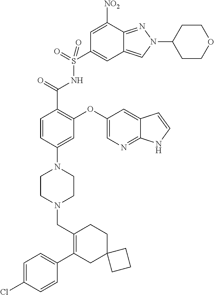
C1=C(Cl)C=CC(C2=C(CN3CCN(C4=CC(OC5=CN=C6C(=C5)C=CN6)=C(C(=O)NS(=O)(=O)C5=CC6=CN(C7CCOCC7)N=C6C([NO2])=C5)C=C4)CC3)CCC3(C2)CCC3)=C1
